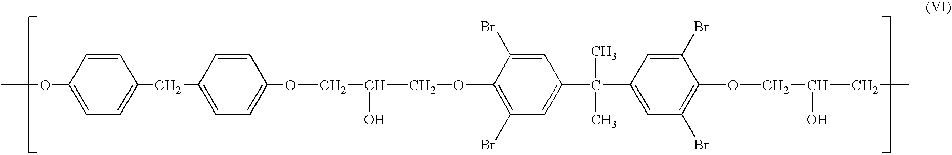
COC1=CC=C(CC2=CC=C(OCC(COC3=C(Br)C=C(C(C4=CC(Br)=C(OCC(CC)O)C(Br)=C4)(C)C)C=C3Br)O)C=C2)C=C1
